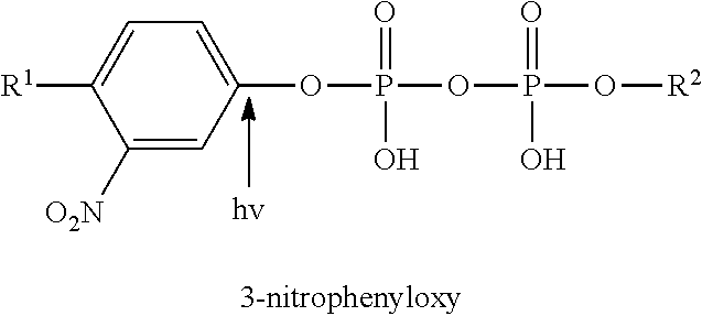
C1([O2N])=CC(OP(=O)(OP(=O)(O[R2])O)O)=CC=C1[R1]
